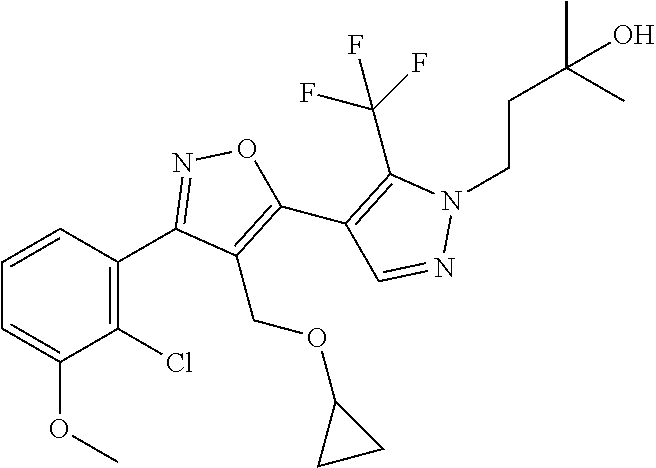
C1(C2=NOC(C3=C(C(F)(F)F)N(CCC(C)(C)O)N=C3)=C2COC2CC2)=C(Cl)C(OC)=CC=C1
